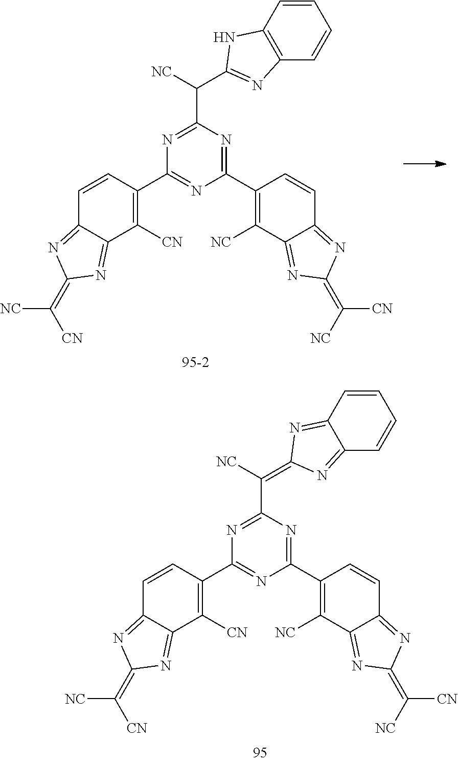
C1(C2=C([CN])C3=NC(=C([NC])[CN])N=C3C=C2)=NC(C2=C([NC])C3=NC(=C([CN])[NC])N=C3C=C2)=NC(C(C2=NC3=C(N2)C=CC=C3)[NC])=N1.C1(C2=C([CN])C3=NC(=C([NC])[CN])N=C3C=C2)=NC(C2=C([NC])C3=NC(=C([CN])[NC])N=C3C=C2)=NC(C(=C2N=C3C(=N2)C=CC=C3)[NC])=N1
